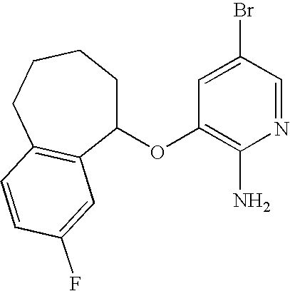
C1(OC2=C(N)N=CC(Br)=C2)CCCCC2=C1C=C(F)C=C2
